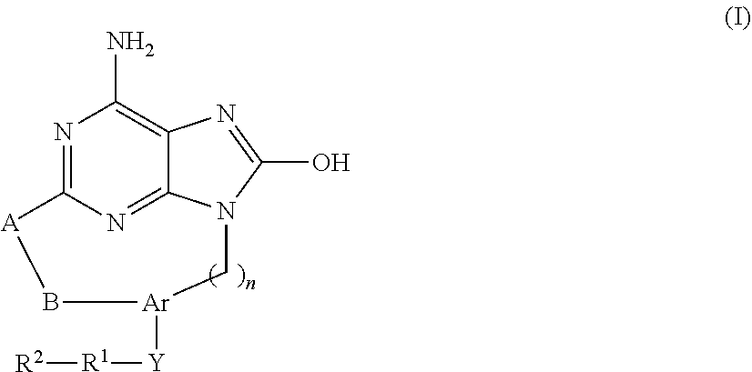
N1=C2N=C3C(=C1N)N=C(O)N3C[Ar]([Y][R1][R2])B[A]2
